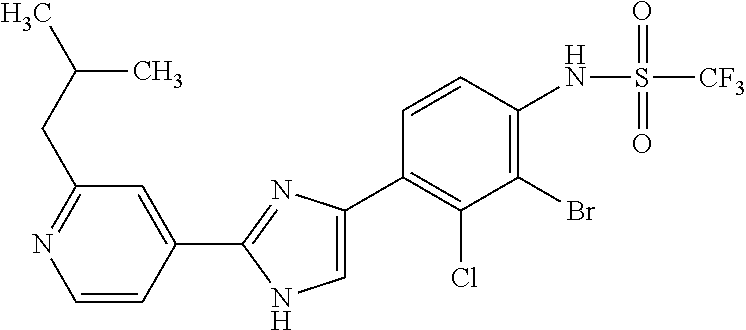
C1=CC(C2=NC(C3=C(Cl)C(Br)=C(NS([CF3])(=O)=O)C=C3)=CN2)=CC(CC(C)C)=N1
